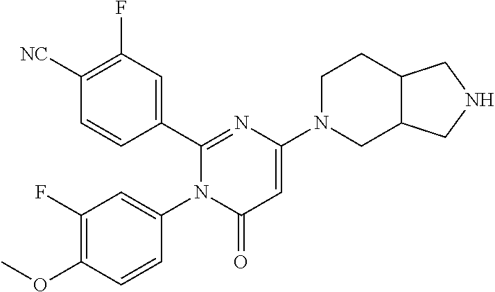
C1(C2=CC(F)=C([CN])C=C2)=NC(N2CC3C(CC2)CNC3)=CC(=O)N1C1=CC(F)=C(OC)C=C1
